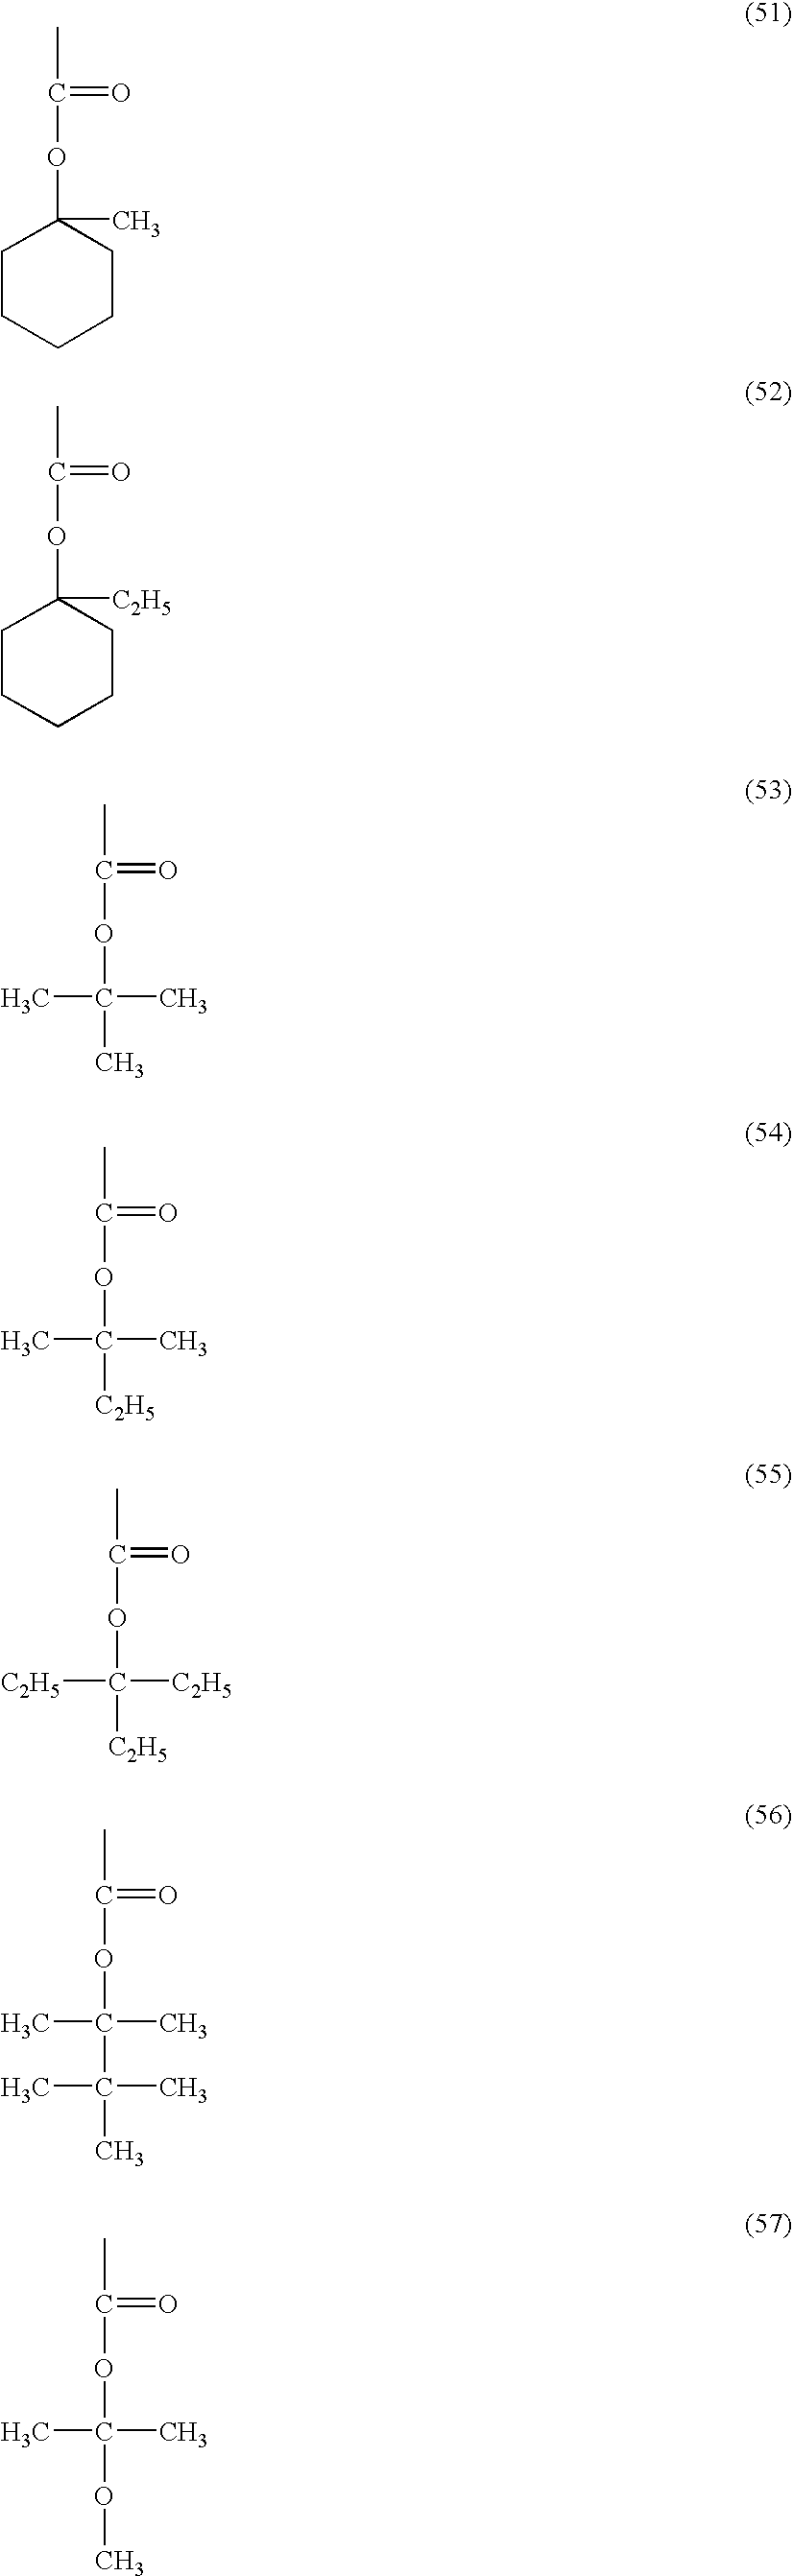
O(C(C)=O)C1(C)CCCCC1.O(C(C)=O)C1([C2H5])CCCCC1.O(C(C)=O)C(C)(C)C.O(C(C)=O)C(C)([C2H5])C.O(C(C)=O)C([C2H5])([C2H5])[C2H5].O(C(C)=O)C(C)(C(C)(C)C)C.O(C(C)=O)C(C)(OC)C
